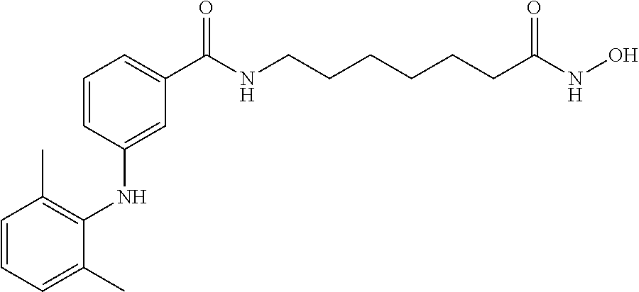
C1(C)=CC=CC(C)=C1NC1=CC(C(NCCCCCCC(NO)=O)=O)=CC=C1
